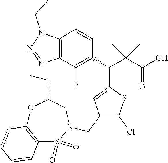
C12=C(N=NN1CC)C(F)=C(C(C(C(O)=O)(C)C)C1=CC(CN3S(=O)(=O)C4=C(OC(CC)C3)C=CC=C4)=C(Cl)S1)C=C2
